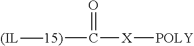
[15)](C([X][POLY])=O)[(IL]
